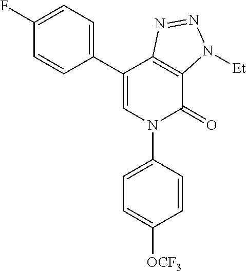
C1(C2=CC=C(F)C=C2)=CN(C2=CC=C([OCF3])C=C2)C(=O)C2=C1N=NN2[Et]
